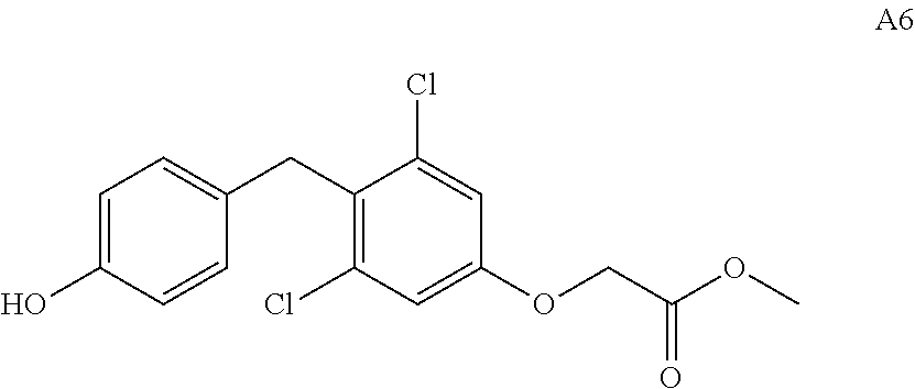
C1(CC2=CC=C(O)C=C2)=C(Cl)C=C(OCC(OC)=O)C=C1Cl
